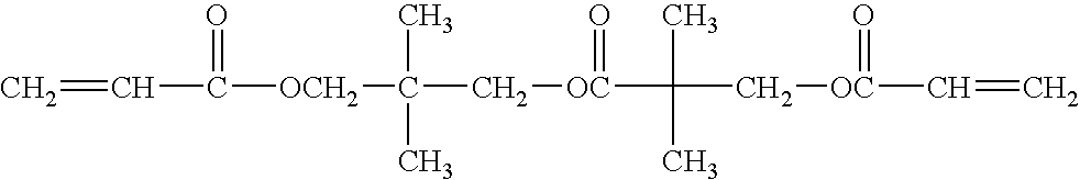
C=CC(=O)[OCH2]C(C)(C[OC](=O)C(C)(C)C[OC](=O)C=C)C
